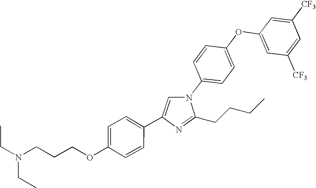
C1=CC(N2C=C(C3=CC=C(OCCCN(CC)CC)C=C3)N=C2CCCC)=CC=C1OC1=CC([CF3])=CC([CF3])=C1
